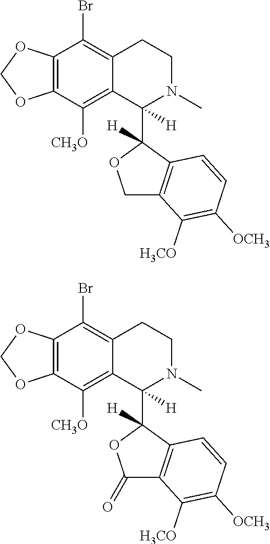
C12=C(C([CH3O])=C3C(=C1Br)CCN(C)C3([H])C1([H])C3=C(CO1)C([H3CO])=C([OCH3])C=C3)OCO2.C12=C(C([CH3O])=C3C(=C1Br)CCN(C)C3([H])C1([H])C3=C(C(=O)O1)C([H3CO])=C([OCH3])C=C3)OCO2
